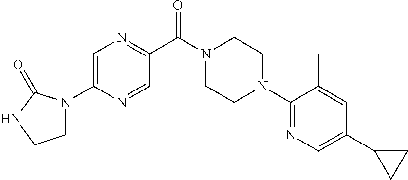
C1=C(N2CCNC2=O)N=CC(C(N2CCN(C3=NC=C(C4CC4)C=C3C)CC2)=O)=N1
